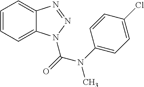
C1=CC=C2C(=C1)N=NN2C(=O)N(C1=CC=C(Cl)C=C1)C
